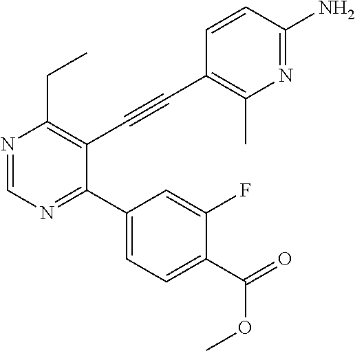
N1=C(N)C=CC(C#CC2=C(CC)N=CN=C2C2=CC=C(C(=O)OC)C(F)=C2)=C1C
